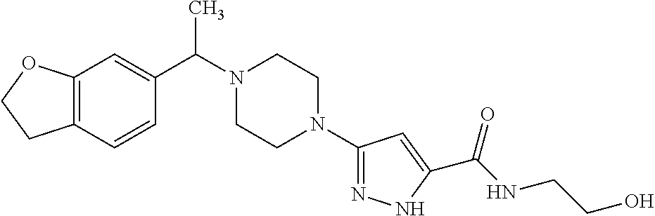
C12=C(C=CC(C(N3CCN(C4=NNC(C(NCCO)=O)=C4)CC3)C)=C1)CCO2
